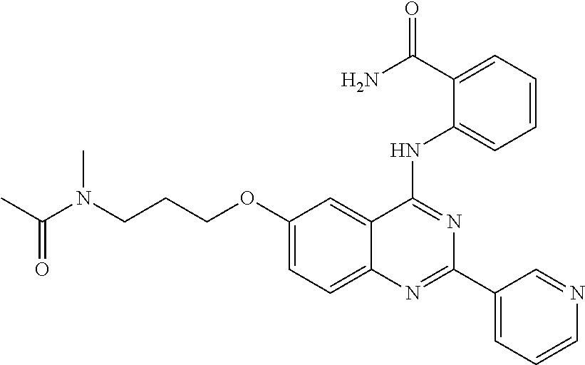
CC(N(C)CCCOC1=CC=C2C(=C1)C(NC1=CC=CC=C1C(N)=O)=NC(C1=CC=CN=C1)=N2)=O
